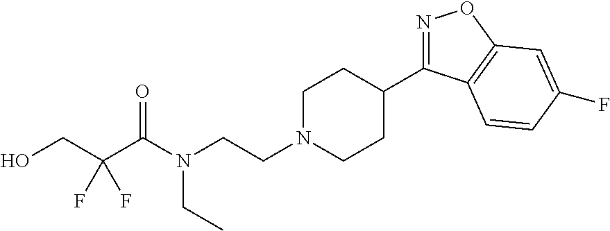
N1=C(C2CCN(CCN(C(C(CO)(F)F)=O)CC)CC2)C2=C(O1)C=C(F)C=C2
